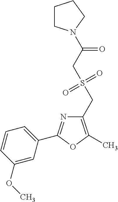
C1(CS(=O)(=O)CC(=O)N2CCCC2)=C(C)OC(C2=CC=CC(OC)=C2)=N1
